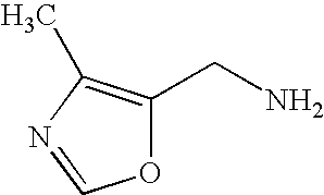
O1C(CN)=C(C)N=C1
